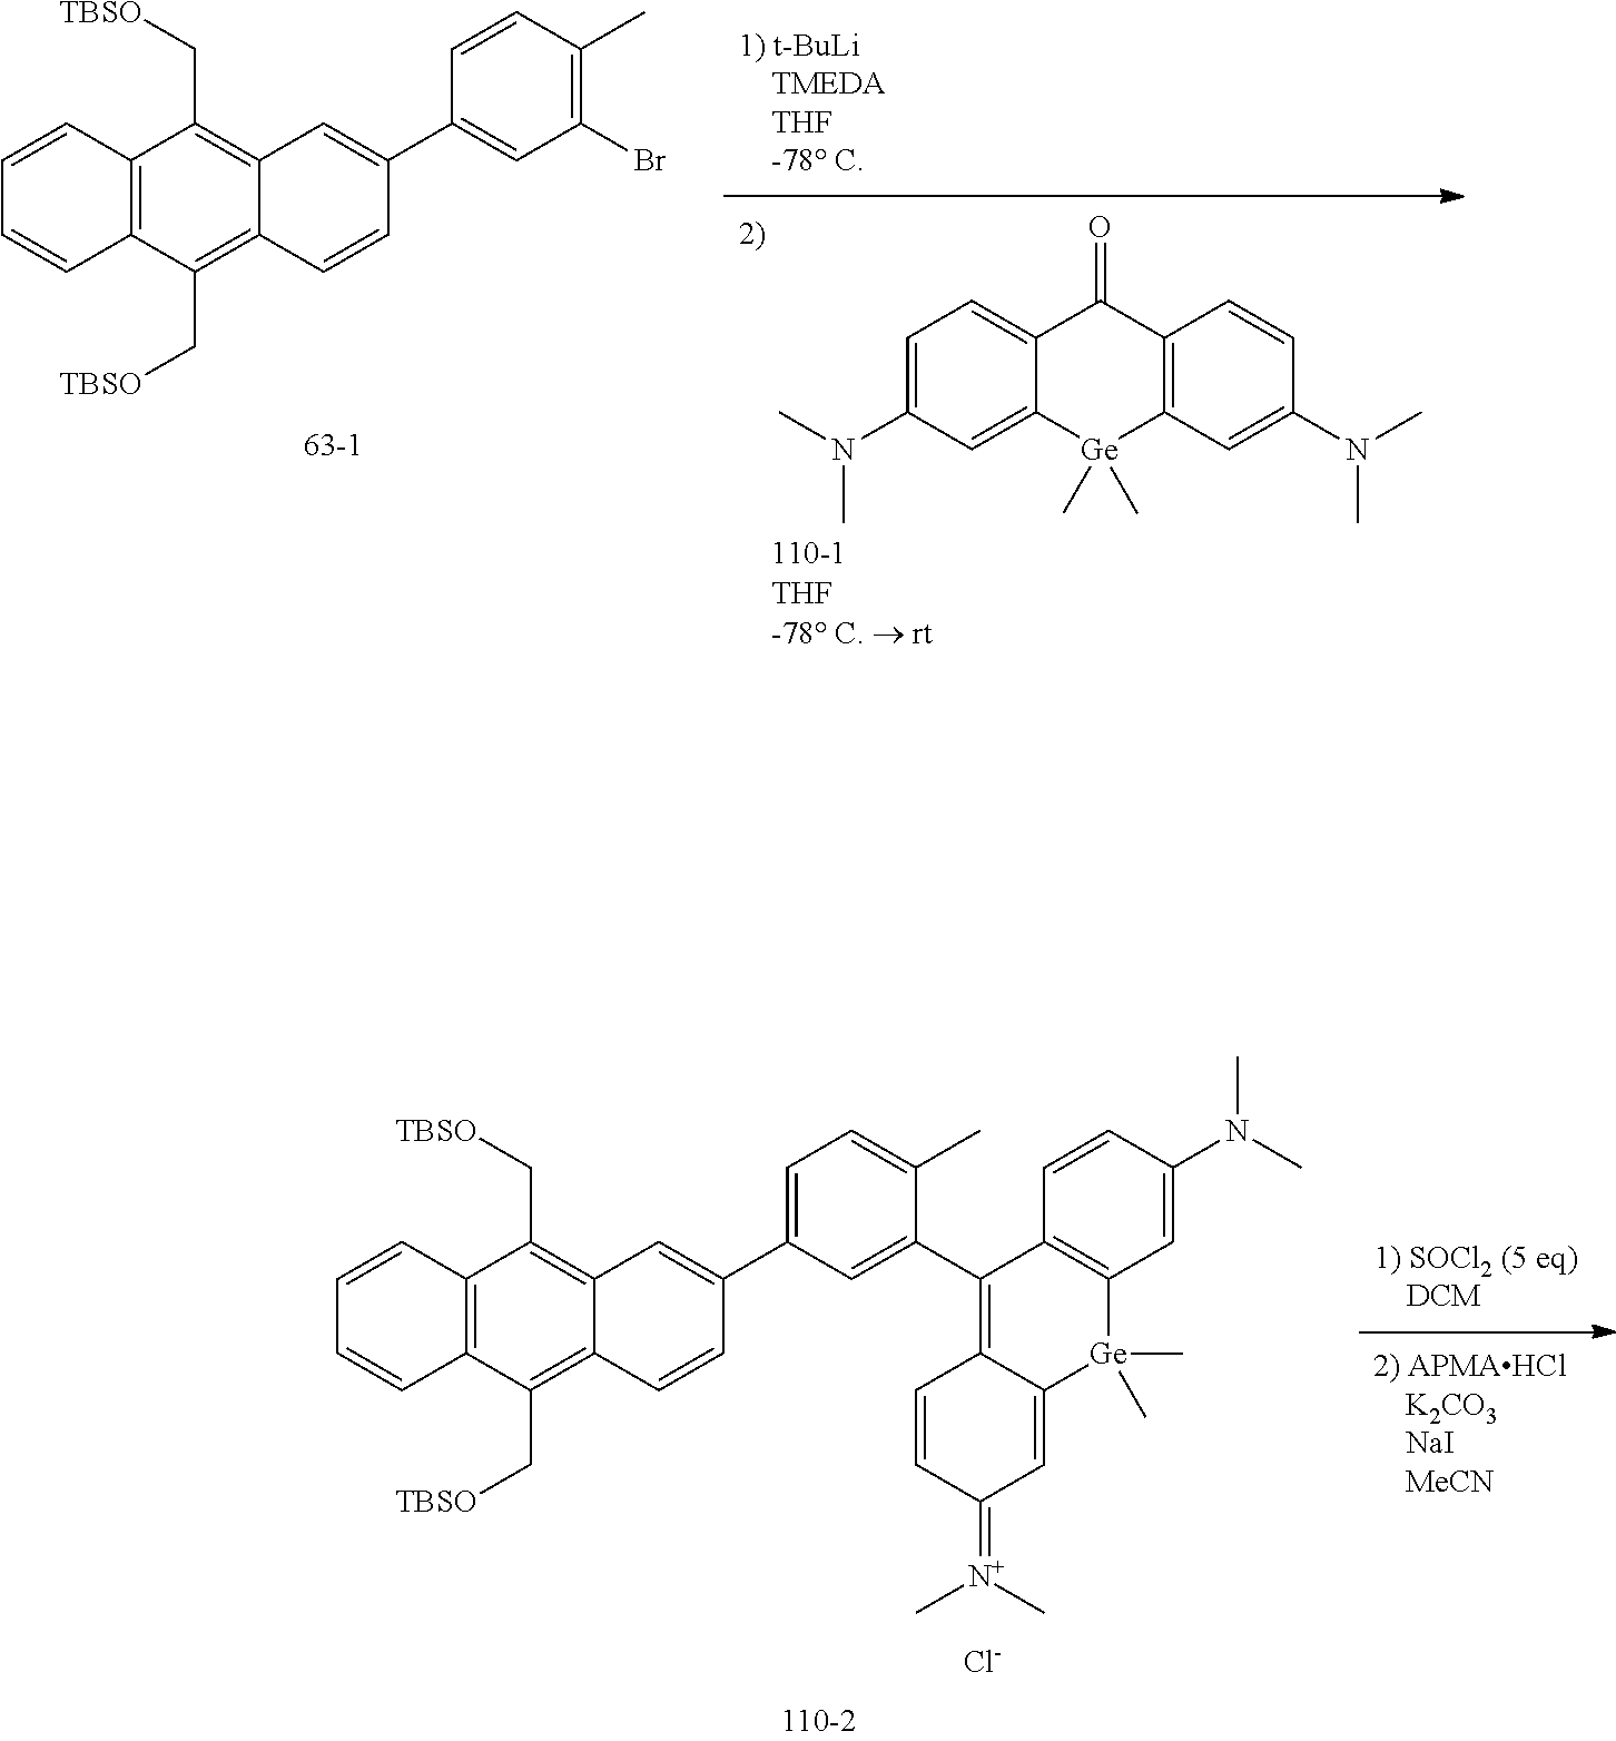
C12=C(C=CC=C1)C(C[TBSO])=C1C(=C2C[TBSO])C=C(C2=CC=C(C)C(C3=C4C(=CC(=[N+](C)C)C=C4)[Ge](C)(C)C4=C3C=CC(N(C)C)=C4)=C2)C=C1.[Cl-].O=C1C2=C(C=C(N(C)C)C=C2)[Ge](C)(C)C2=CC(N(C)C)=CC=C12.C12=C(C=CC=C1)C(C[TBSO])=C1C(=C2C[TBSO])C=C(C2=CC(Br)=C(C)C=C2)C=C1
